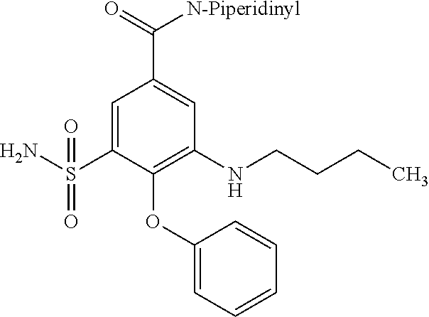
C1=C(S(N)(=O)=O)C(OC2=CC=CC=C2)=C(NCCCC)C=C1C(=O)[N-Piperidinyl]
